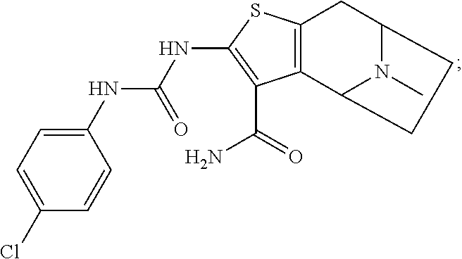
C12=C(C3N(C)C(C1)CC3)C(C(=O)N)=C(NC(NC1=CC=C(Cl)C=C1)=O)S2
